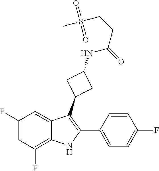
O=S(=O)(CCC(=O)NC1CC(C2=C(C3=CC=C(F)C=C3)NC3=C(F)C=C(F)C=C23)C1)C
